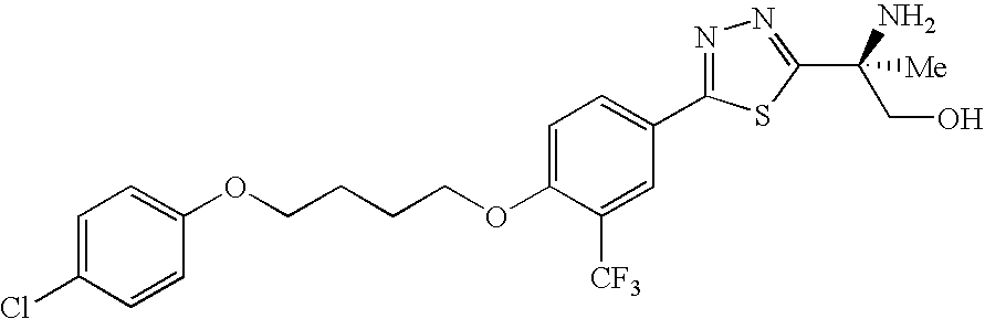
O(CCCCOC1=CC=C(C2=NN=C(C(N)(CO)[Me])S2)C=C1[CF3])C1=CC=C(Cl)C=C1
